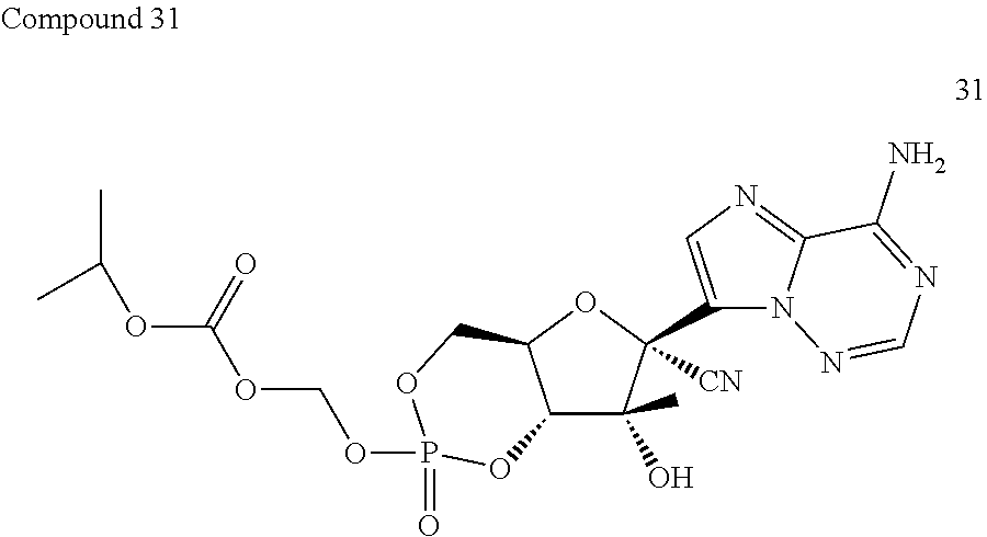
C12C(O)(C)C(C3=CN=C4N3N=CN=C4N)([CN])OC1COP(=O)(OCOC(OC(C)C)=O)O2
